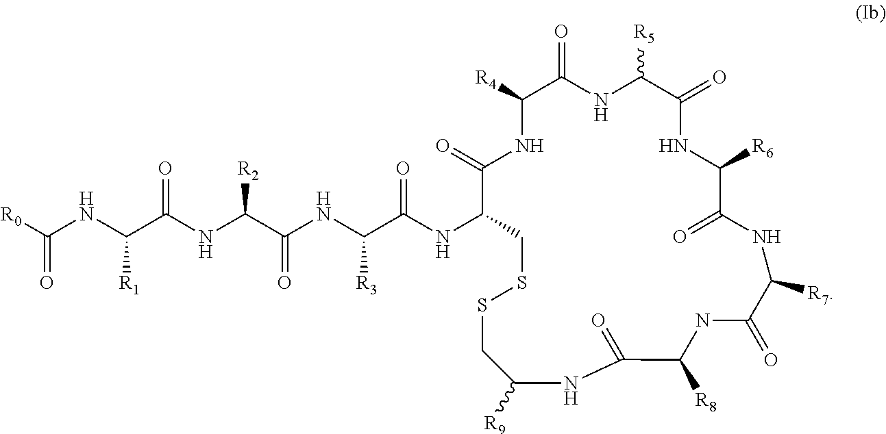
[R0]C(NC(C(NC(C(NC(C(NC1CSSCC([R9])NC(=O)C([R8])NC(=O)C([R7])NC(=O)C([R6])NC(=O)C([R5])NC(=O)C([R4])NC1=O)=O)[R3])=O)[R2])=O)[R1])=O
